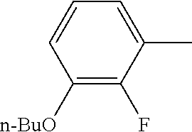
C1([n-BuO])=C(F)C(C)=CC=C1
